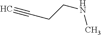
N(CCC#C)C
